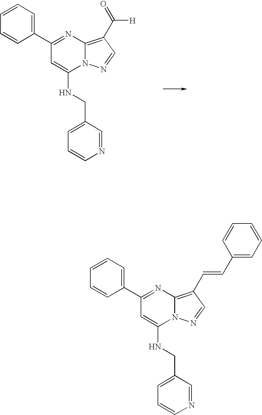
C1(C2=CC=CC=C2)=NC2=C(C([H])=O)C=NN2C(NCC2=CC=CN=C2)=C1.C1(C2=CC=CC=C2)=NC2=C(C=CC3=CC=CC=C3)C=NN2C(NCC2=CC=CN=C2)=C1
